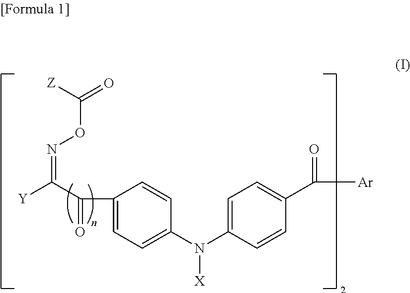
C(ON=C([Y])C(C1=CC=C(N(C2=CC=C(C(=O)[Ar])C=C2)[X])C=C1)=O)([Z])=O
